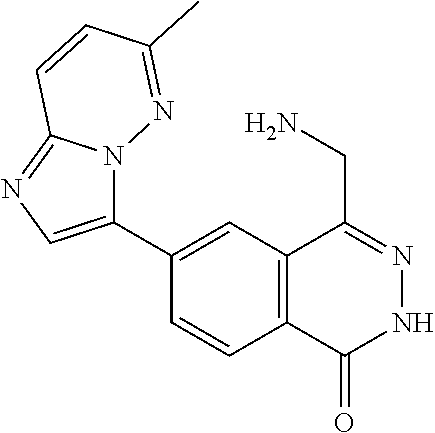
C1(C2=CN=C3N2N=C(C)C=C3)=CC2=C(C=C1)C(=O)NN=C2CN
